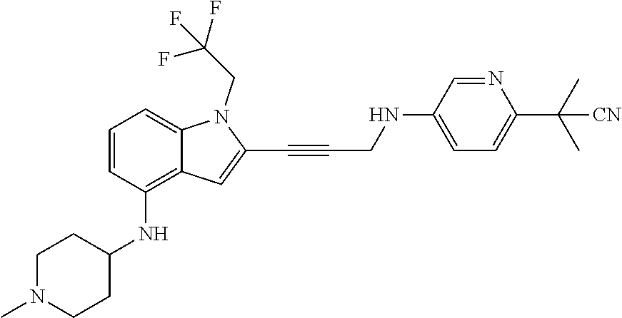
[CN]C(C1=CC=C(NCC#CC2=CC3=C(NC4CCN(C)CC4)C=CC=C3N2CC(F)(F)F)C=N1)(C)C
